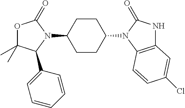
O1C(C)(C)C(C2=CC=CC=C2)N(C2CCC(N3C(=O)NC4=C3C=CC(Cl)=C4)CC2)C1=O
